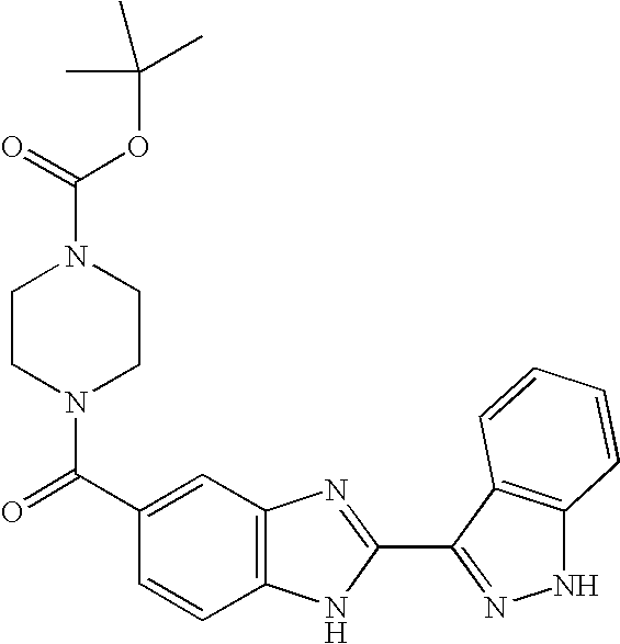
C1(C(N2CCN(C(=O)OC(C)(C)C)CC2)=O)=CC2=C(C=C1)NC(C1=NNC3=C1C=CC=C3)=N2
